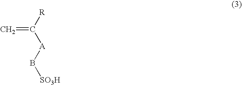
C=C([R])[A]B[SO3H]
